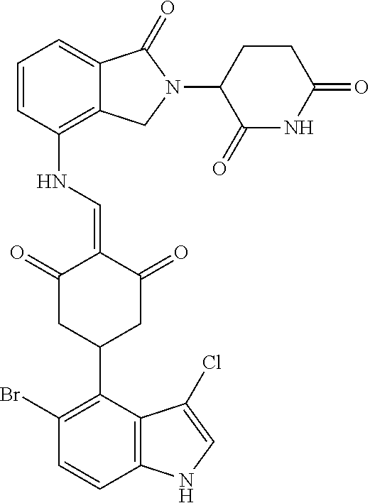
C1=CC(NC=C2C(=O)CC(C3=C(Br)C=CC4=C3C(Cl)=CN4)CC2=O)=C2C(=C1)C(=O)N(C1CCC(=O)NC1=O)C2
